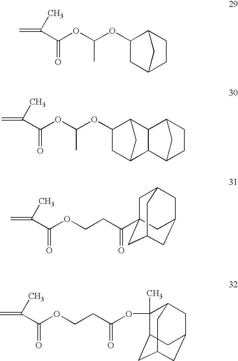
C=C(C)C(OC(OC1CC2CCC1C2)C)=O.C=C(C)C(OC(OC1CC2CC1C1C2C2CCC1C2)C)=O.C(CC(C12CC3CC(CC(C1)C3)C2)=O)OC(C(=C)C)=O.C(CC(=O)OC1(C)C2CC3CC(CC1C3)C2)OC(C(=C)C)=O
